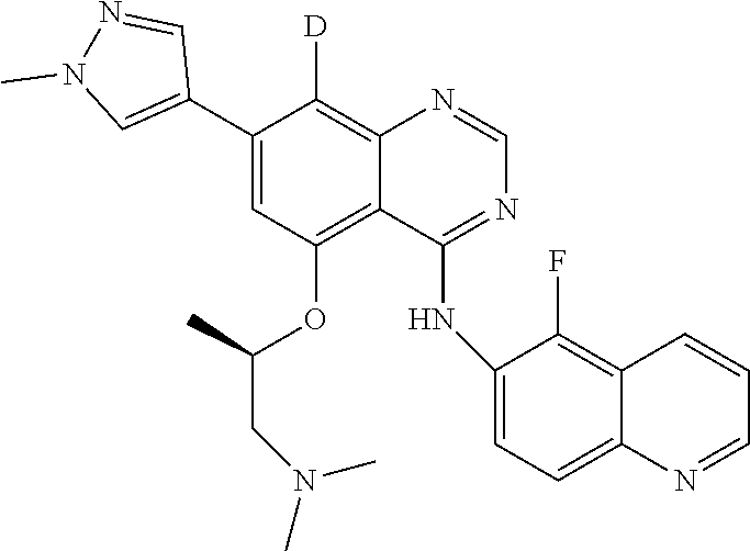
C1=NC2=C([D])C(C3=CN(C)N=C3)=CC(OC(CN(C)C)C)=C2C(NC2=CC=C3C(=C2F)C=CC=N3)=N1
